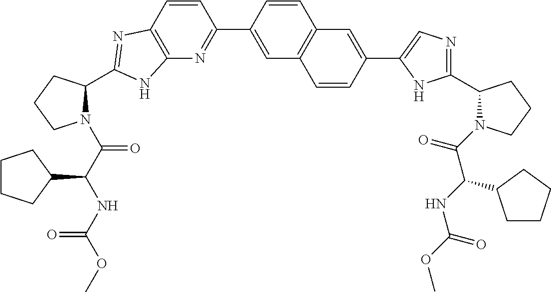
C12=C(C=CC(C3=CC4=C(C=C3)C=C(C3=CN=C(C5N(C(C(NC(=O)OC)C6CCCC6)=O)CCC5)N3)C=C4)=N1)N=C(C1N(C(C(NC(OC)=O)C3CCCC3)=O)CCC1)N2
